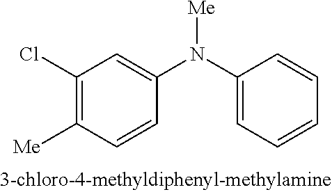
C1(Cl)=C([Me])C=CC(N(C2=CC=CC=C2)[Me])=C1
